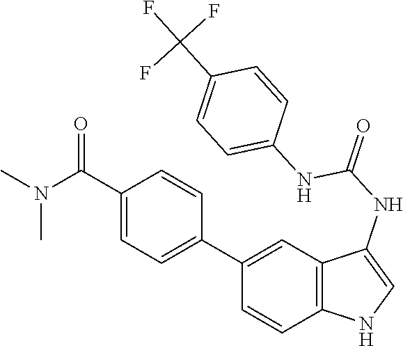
C12=C(C=C(C3=CC=C(C(N(C)C)=O)C=C3)C=C1)C(NC(=O)NC1=CC=C(C(F)(F)F)C=C1)=CN2
